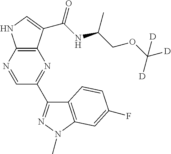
C12=C(C(C(NC(COC([D])([D])[D])C)=O)=CN1)N=C(C1=NN(C)C3=C1C=CC(F)=C3)C=N2
